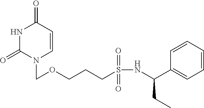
N1C(=O)N(COCCCS(NC(C2=CC=CC=C2)CC)(=O)=O)C=CC1=O
